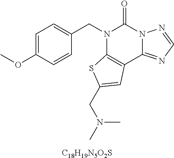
C1=C(OC)C=CC(CN2C3=C(C4=NC=NN4C2=O)C=C(CN(C)C)S3)=C1.[C18H19N5O2S]
